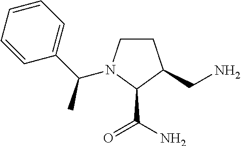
C1CN(C(C2=CC=CC=C2)C)C(C(N)=O)C1CN
